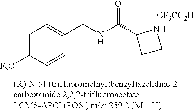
C1=C([F3C])C=CC(CNC(=O)C2CCN2)=C1.[CF3CO2H]
